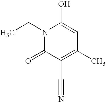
N1(CC)C(=O)C(C#N)=C(C)C=C1O
